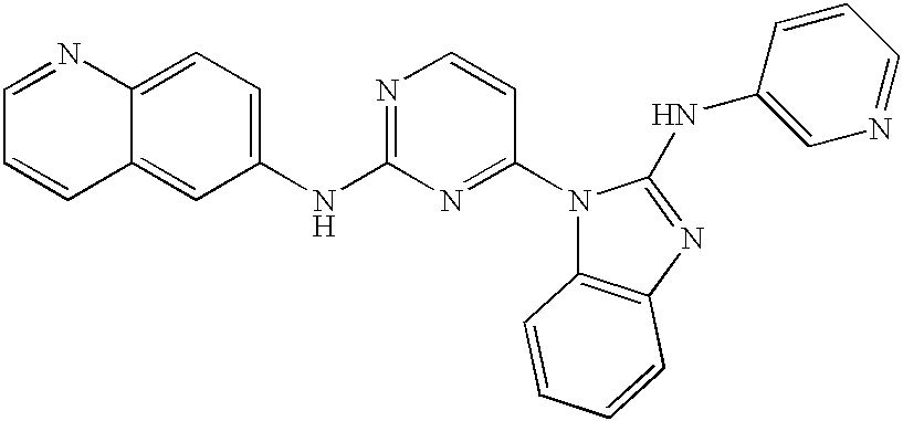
C1(NC2=NC=CC(N3C4=C(N=C3NC3=CN=CC=C3)C=CC=C4)=N2)=CC=C2C(=C1)C=CC=N2
